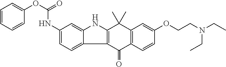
C1(NC(OC2=CC=CC=C2)=O)=CC=C2C(=C1)NC1=C2C(=O)C2=C(C1(C)C)C=C(OCCN(CC)CC)C=C2
